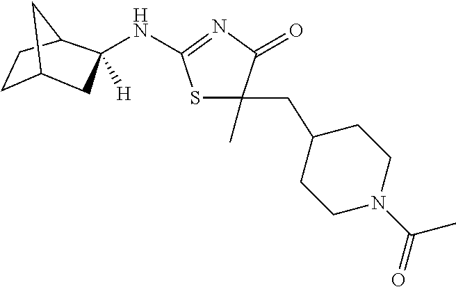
N(C1([H])CC2CCC1C2)C1=NC(=O)C(C)(CC2CCN(C(=O)C)CC2)S1
